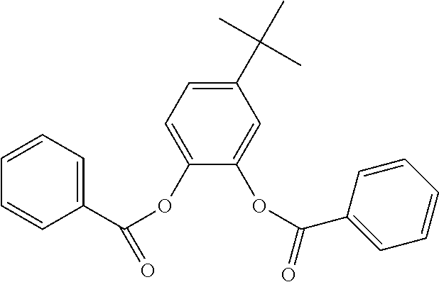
C1=CC=C(C(OC2=CC=C(C(C)(C)C)C=C2OC(=O)C2=CC=CC=C2)=O)C=C1
